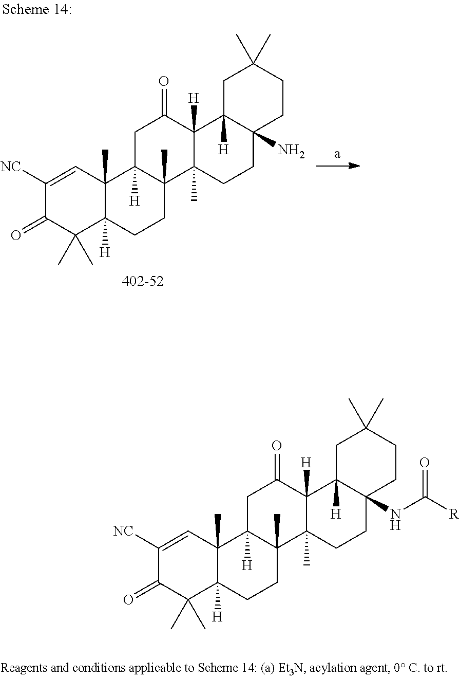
C1([NC])=CC2(C)C([H])(C(C)(C)C1=O)CCC1(C)C2([H])CC(=O)C2([H])C1(C)CCC1(NC([R])=O)C2([H])CC(C)(C)CC1.C1([NC])=CC2(C)C([H])(C(C)(C)C1=O)CCC1(C)C2([H])CC(=O)C2([H])C1(C)CCC1(N)C2([H])CC(C)(C)CC1
